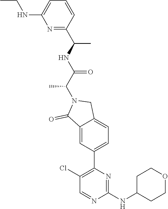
C1(NC2CCOCC2)=NC(C2=CC=C3C(=C2)C(=O)N(C(C(NC(C2=NC(NCC)=CC=C2)C)=O)C)C3)=C(Cl)C=N1
